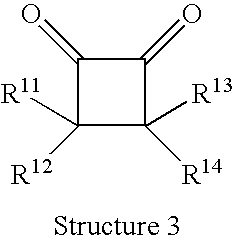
C1(=O)C([R12])([R11])C([R14])([R13])C1=O
